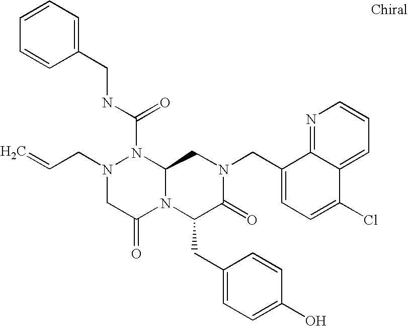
N(C(=O)N1N(CC=C)CC(=O)N2C1CN(CC1=CC=C(Cl)C3=CC=CN=C13)C(=O)C2CC1=CC=C(O)C=C1)CC1=CC=CC=C1
